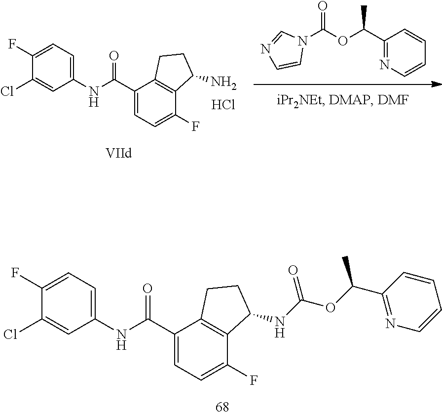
C1(Cl)=CC(NC(C2=CC=C(F)C3=C2CCC3NC(OC(C2=NC=CC=C2)C)=O)=O)=CC=C1F.N1(C(OC(C2=NC=CC=C2)C)=O)C=NC=C1.C1(Cl)=CC(NC(C2=CC=C(F)C3=C2CCC3N)=O)=CC=C1F.Cl
